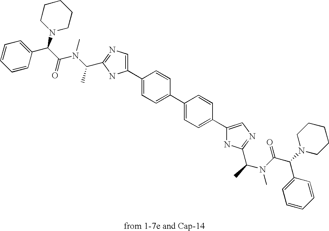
C1(C2=CC=C(C3=CN=C(C(N(C)C(C(C4=CC=CC=C4)N4CCCCC4)=O)C)N3)C=C2)=CC=C(C2=CN=C(C(C)N(C)C(C(N3CCCCC3)C3=CC=CC=C3)=O)N2)C=C1
